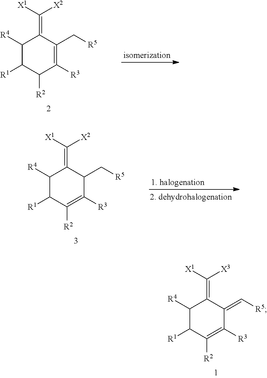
C1([R4])C([R1])C([R2])=C([R3])C(=C[R5])C1=C([X1])[X3].C1([R4])C([R1])C([R2])C([R3])=C(C[R5])C1=C([X1])[X2].C1([R4])C([R1])C([R2])=C([R3])C(C[R5])C1=C([X1])[X2]
